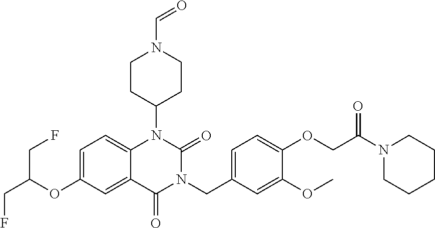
C1=C(OC(CF)CF)C=C2C(=C1)N(C1CCN(C=O)CC1)C(=O)N(CC1=CC=C(OCC(N3CCCCC3)=O)C(OC)=C1)C2=O
